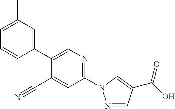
C1=CC(C2=CN=C(N3N=CC(C(=O)O)=C3)C=C2C#N)=CC(C)=C1
